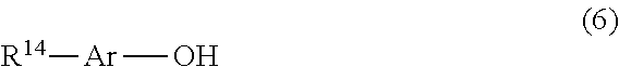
[R14][Ar]O
